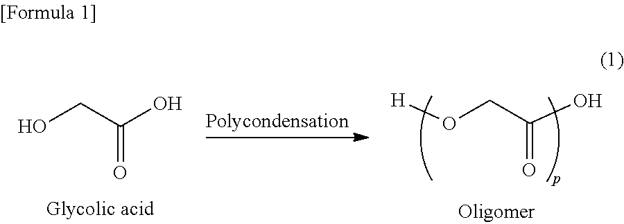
OCC(O)=O.[H]OCC(O)=O
